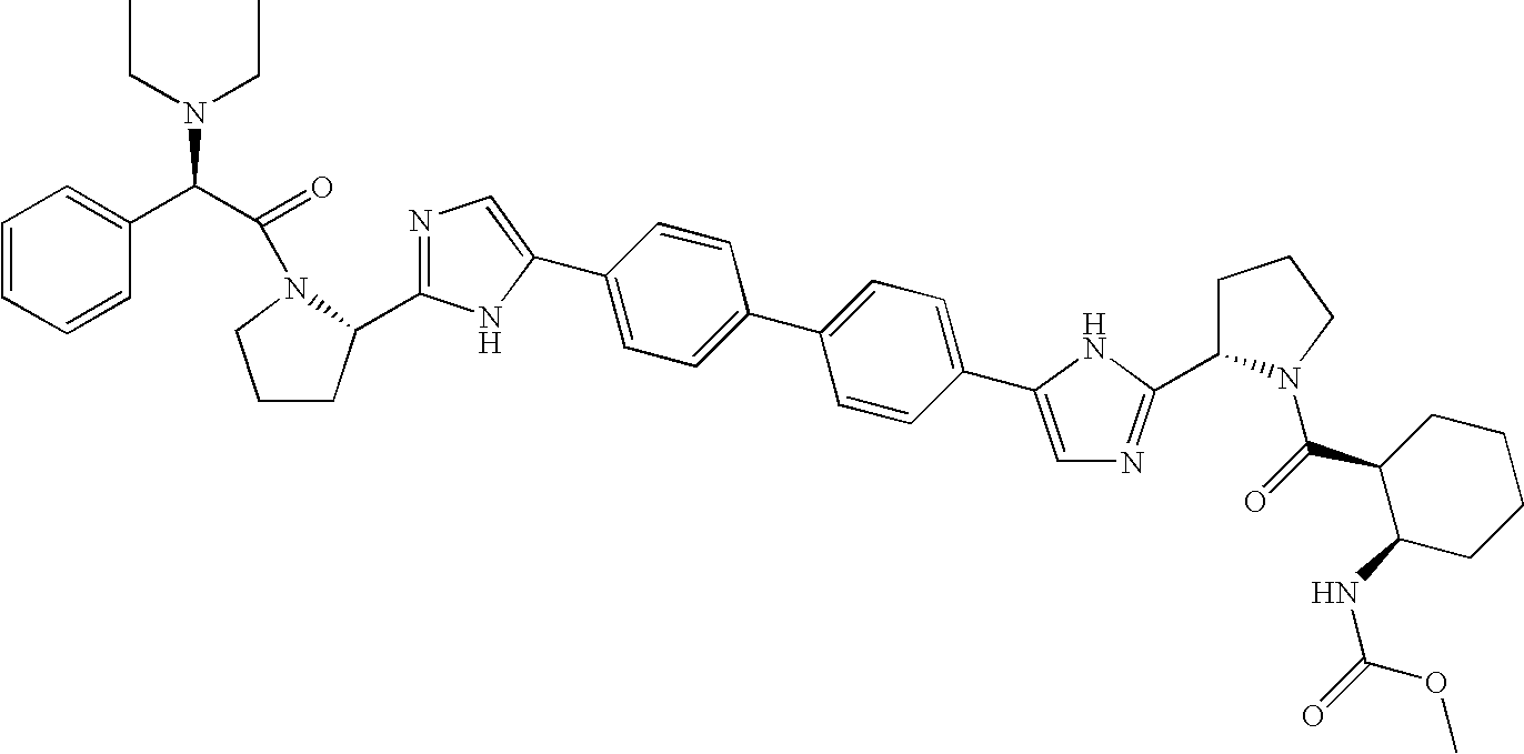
C1=C(C2=CN=C(C3CCCN3C(=O)C(C3=CC=CC=C3)N(CC)CC)N2)C=CC(C2=CC=C(C3=CN=C(C4CCCN4C(=O)C4C(NC(=O)OC)CCCC4)N3)C=C2)=C1
